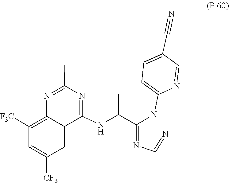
N(C=N)=C(C(NC1=NC(C)=NC2=C([F3C])C=C([CF3])C=C21)C)NC1=CC=C(C#N)C=N1
